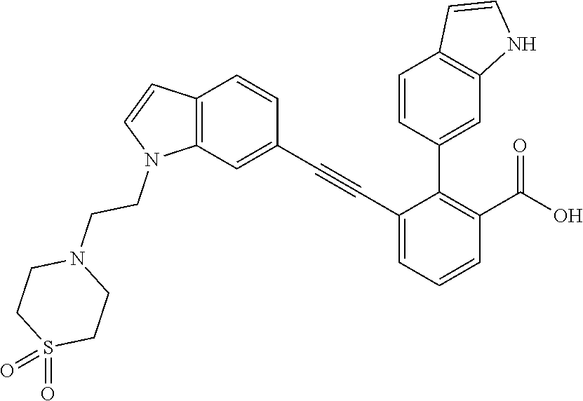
C1(C#CC2=CC3=C(C=C2)C=CN3CCN2CCS(=O)(=O)CC2)=CC=CC(C(O)=O)=C1C1=CC2=C(C=C1)C=CN2
